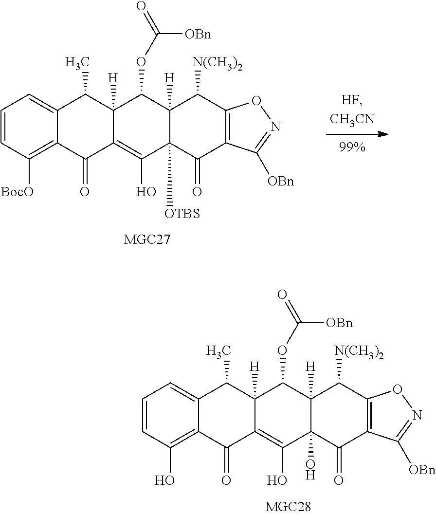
C1=CC(O)=C2C(=C1)C(C)C1([H])C(=C(O)C3(O)C([H])(C1OC(=O)[OBn])C([N(CH3)2])C1=C(C3=O)C([OBn])=NO1)C2=O.C1=CC([BocO])=C2C(=C1)C(C)C1([H])C(=C(O)C3([OTBS])C([H])(C1OC(=O)[OBn])C([N(CH3)2])C1=C(C3=O)C([OBn])=NO1)C2=O
